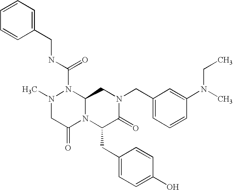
N(C(N1N(C)CC(=O)N2C1CN(CC1=CC=CC(N(C)CC)=C1)C(=O)C2CC1=CC=C(O)C=C1)=O)CC1=CC=CC=C1
